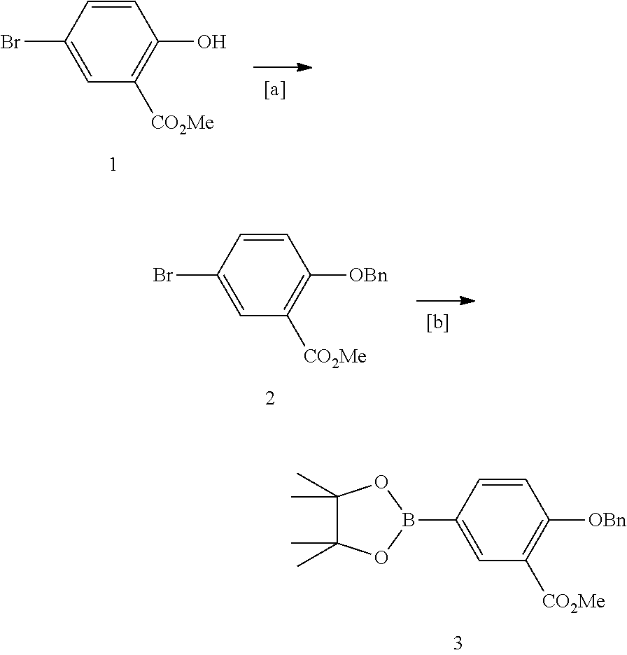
C1=CC(Br)=CC([CO2Me])=C1[OBn].C1=CC(B2OC(C)(C)C(C)(C)O2)=CC([CO2Me])=C1[OBn].C1=CC(Br)=CC([CO2Me])=C1O
